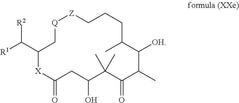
[Z]1[Q]CC(C([R1])[R2])[X]C(=O)CC(O)C(C)(C)C(=O)C(C)C([OH])C(C)CCC1
